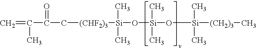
C=C(C(C[(CHF2)3][Si](C)(C)O[Si](O[Si]([(CH2)3]C)(C)C)(C)C)=O)C
